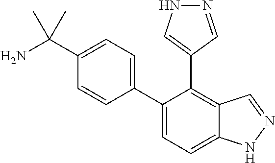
C1(C(N)(C)C)=CC=C(C2=CC=C3C(=C2C2=CNN=C2)C=NN3)C=C1
